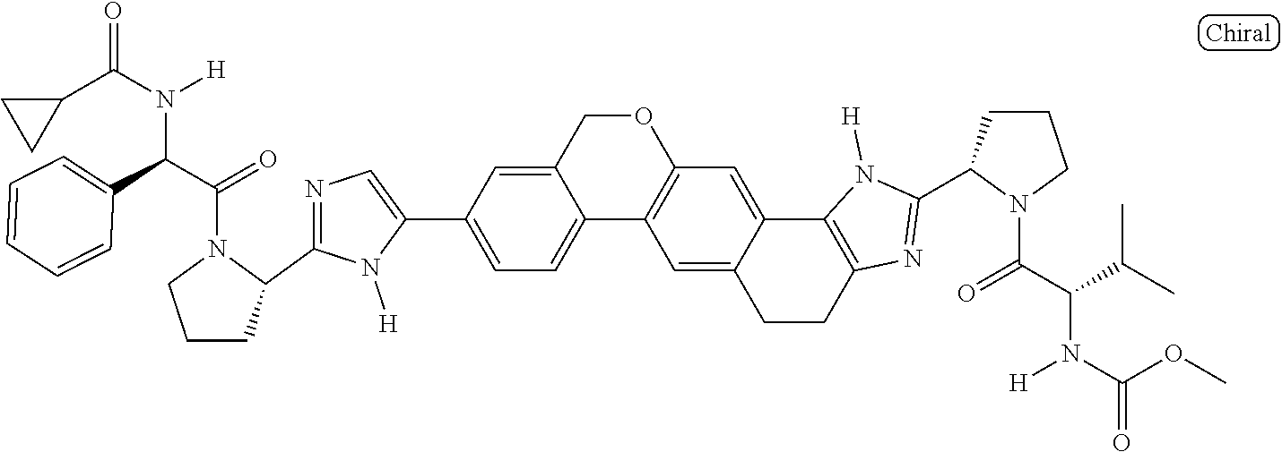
C12=CC=C(C3=CN=C(C4CCCN4C(C(C4=CC=CC=C4)N(C(C4CC4)=O)[H])=O)N3[H])C=C1COC1=C2C=C2C(=C1)C1=C(CC2)N=C(C2CCCN2C(C(C(C)C)N([H])C(OC)=O)=O)N1[H]
